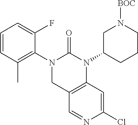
C1(C)=C(N2CC3=C(N(C4CCCN([BOC])C4)C2=O)C=C(Cl)N=C3)C(F)=CC=C1
